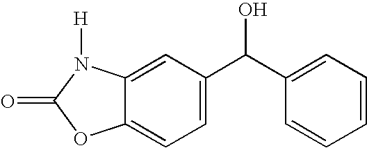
C12=CC=C(C(C3=CC=CC=C3)O)C=C1N([H])C(=O)O2
